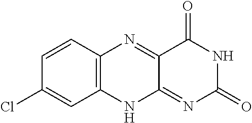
C1=CC2=C(C=C1Cl)NC1=NC(=O)NC(=O)C1=N2
